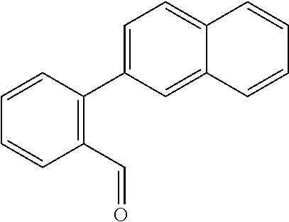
C1(C=O)=C(C2=CC=C3C(=C2)C=CC=C3)C=CC=C1
